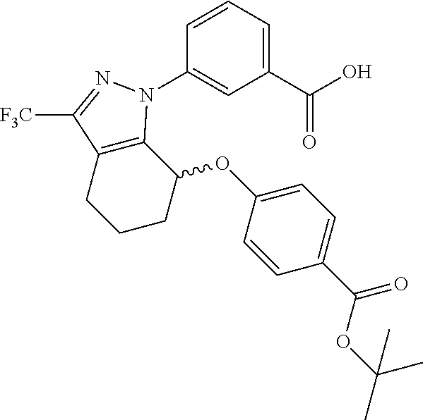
C1(C(O)=O)=CC=CC(N2C3=C(C([F3C])=N2)CCCC3OC2=CC=C(C(OC(C)(C)C)=O)C=C2)=C1
